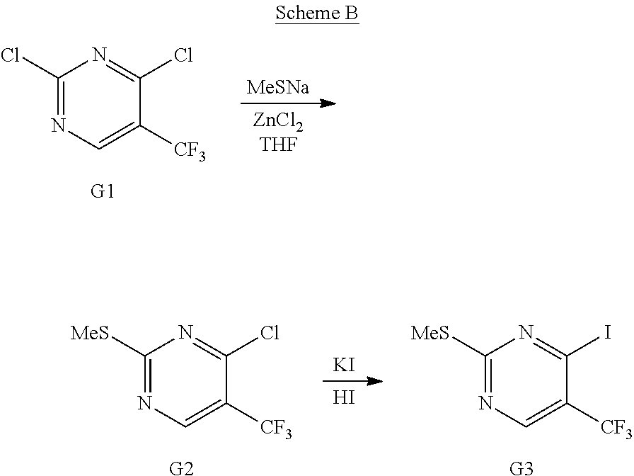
C1([CF3])=CN=C(Cl)N=C1Cl.[G1].[MeSNa].C1([CF3])=CN=C([MeS])N=C1Cl.[G2].[KI].I.C1([CF3])=CN=C([MeS])N=C1I.[G3]
